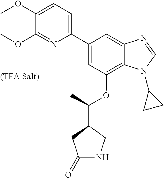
C1(C2=CC=C(OC)C(OC)=N2)=CC(OC(C2CC(=O)NC2)C)=C2C(=C1)N=CN2C1CC1
